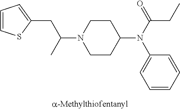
C1(CC(N2CCC(N(C(=O)CC)C3=CC=CC=C3)CC2)C)=CC=CS1
